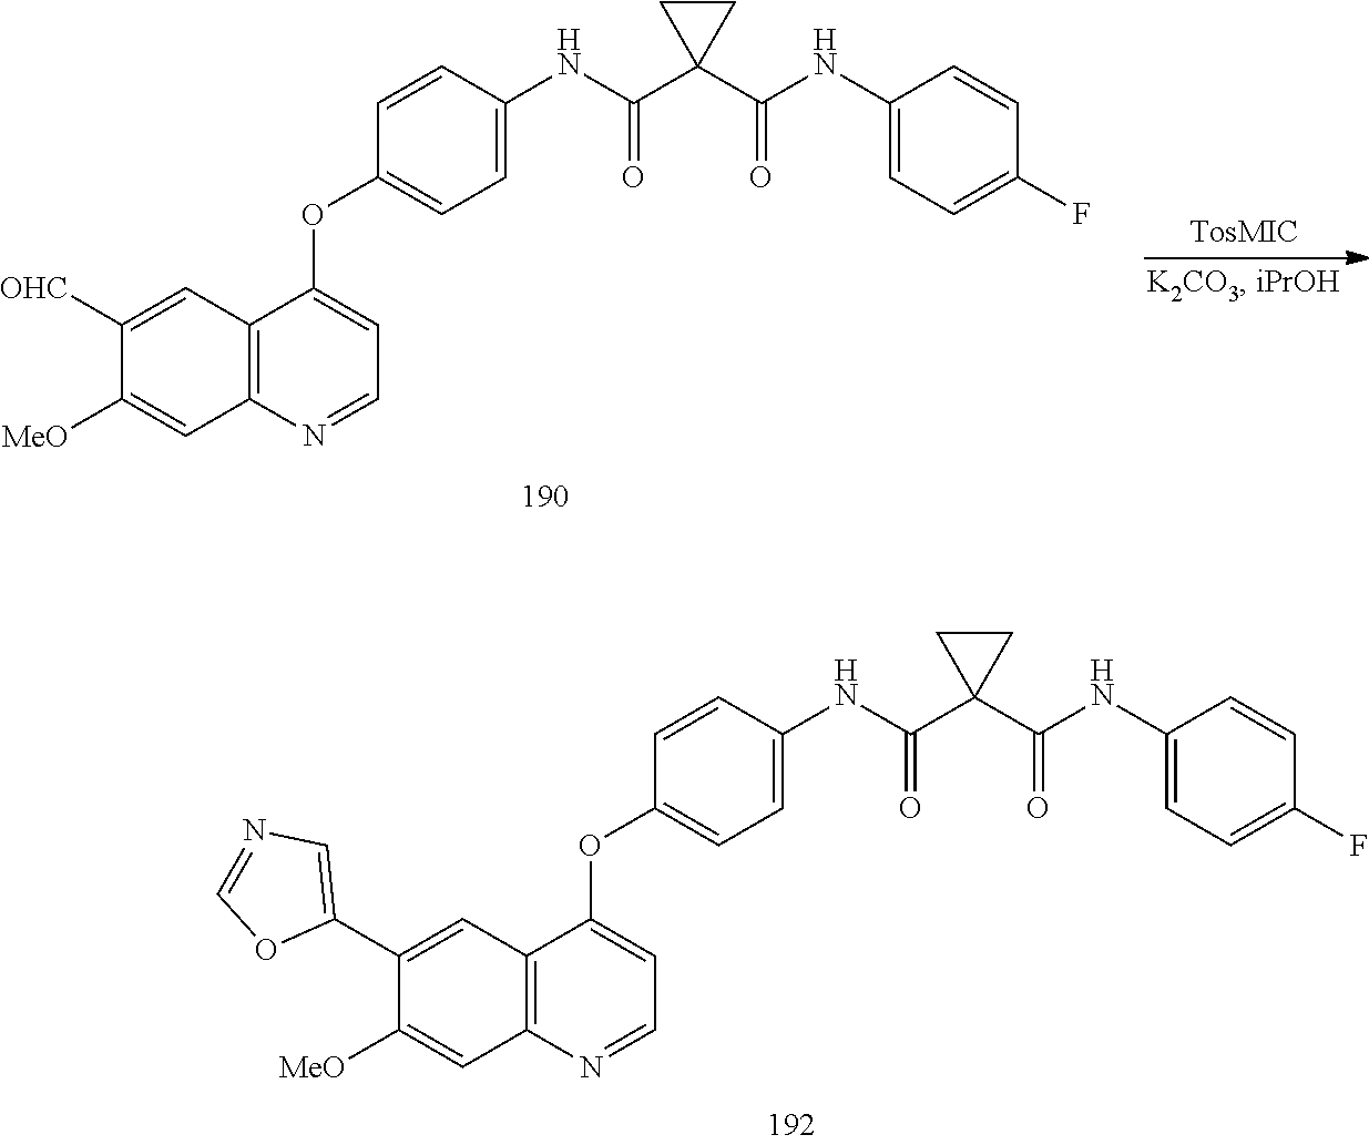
C1=CC(NC(=O)C2(C(=O)NC3=CC=C(F)C=C3)CC2)=CC=C1OC1=CC=NC2=C1C=C(C1=CN=CO1)C([MeO])=C2.C1=CC(NC(=O)C2(C(=O)NC3=CC=C(F)C=C3)CC2)=CC=C1OC1=CC=NC2=C1C=C([OHC])C([MeO])=C2
